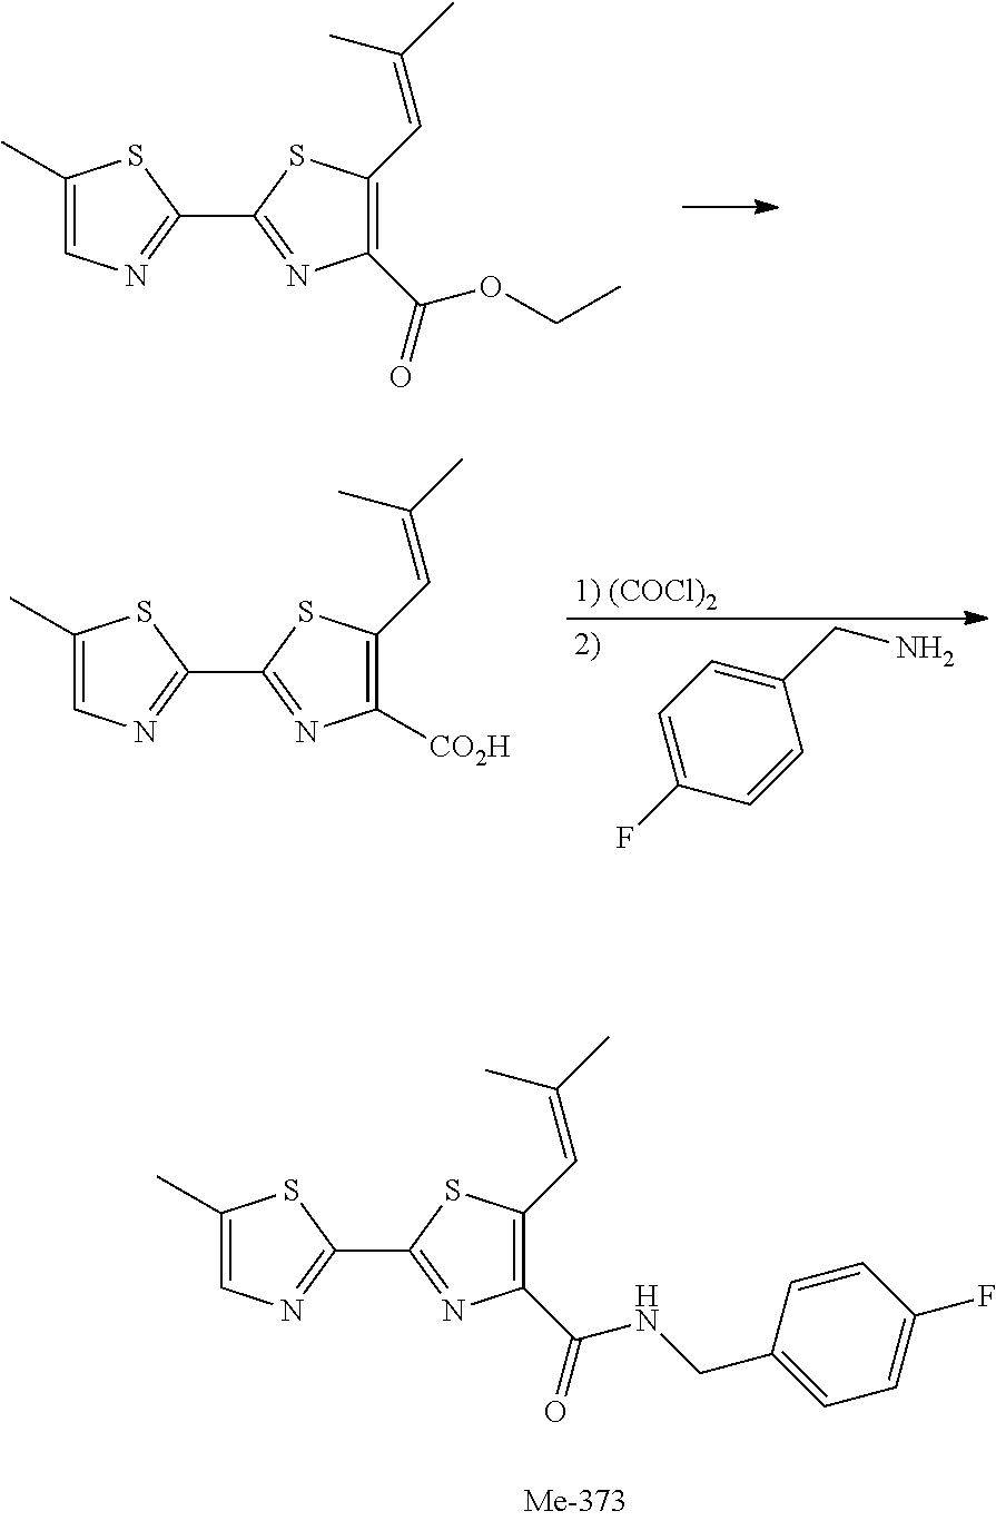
C1(C)=CN=C(C2=NC(C(=O)OCC)=C(C=C(C)C)S2)S1.C1(C)=CN=C(C2=NC([CO2H])=C(C=C(C)C)S2)S1.C1=C(F)C=CC(CN)=C1.C1(C)=CN=C(C2=NC(C(NCC3=CC=C(F)C=C3)=O)=C(C=C(C)C)S2)S1
